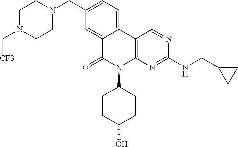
C12=CC(CN3CCN(C[CF3])CC3)=CC=C1C1=C(N(C3CCC(O)CC3)C2=O)N=C(NCC2CC2)N=C1
